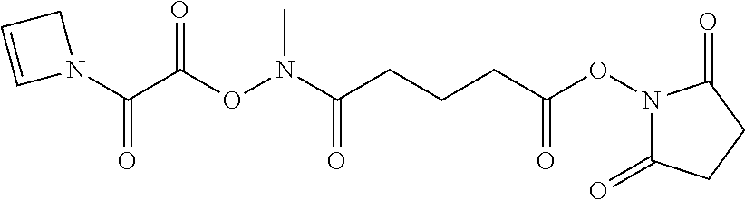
C(C(ON(C(CCCC(ON1C(=O)CCC1=O)=O)=O)C)=O)(N1CC=C1)=O
